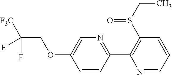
C1=C(OCC([F3C])(F)F)C=CC(C2=C(S(CC)=O)C=CC=N2)=N1
